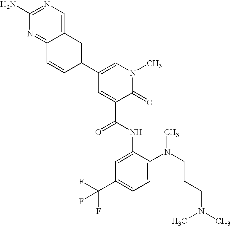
C12=CN=C(N)N=C1C=CC(C1=CN(C)C(=O)C(C(NC3=CC(C(F)(F)F)=CC=C3N(CCCN(C)C)C)=O)=C1)=C2
